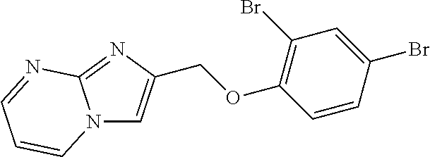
N12C=C(COC3=C(Br)C=C(Br)C=C3)N=C1N=CC=C2
